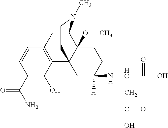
C1(C(N)=O)=C(O)C2=C(C=C1)CC1C3(OC)C2(CC(NC(C(O)=O)CC(O)=O)([H])CC3)CCN1C
